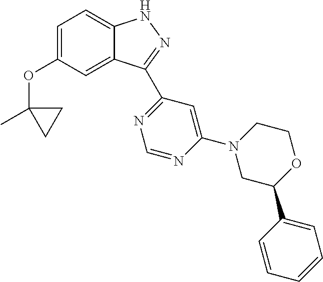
C1=C(OC2(C)CC2)C=C2C(=C1)NN=C2C1=NC=NC(N2CC(C3=CC=CC=C3)OCC2)=C1
